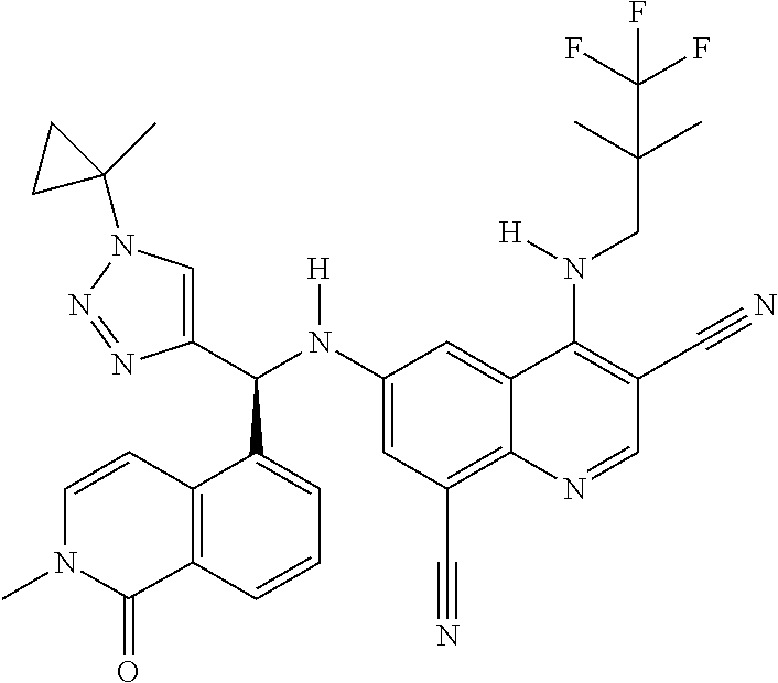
C1(N(C(C2=CN(C3(C)CC3)N=N2)C2=CC=CC3=C2C=CN(C)C3=O)[H])=CC(C#N)=C2C(=C1)C(N(CC(C)(C)C(F)(F)F)[H])=C(C#N)C=N2
